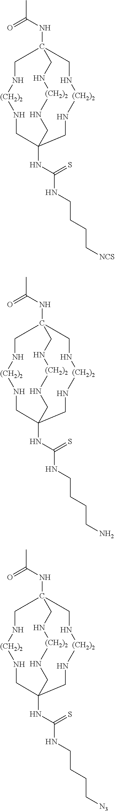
N(C(C)=O)C12CN[(CH2)2]NCC(NC(NCCCC[NCS])=S)(CN[(CH2)2]NC1)CN[(CH2)2]NC2.N(C(C)=O)C12CN[(CH2)2]NCC(NC(NCCCCN)=S)(CN[(CH2)2]NC1)CN[(CH2)2]NC2.N(C(C)=O)C12CN[(CH2)2]NCC(NC(NCCCC[N3])=S)(CN[(CH2)2]NC1)CN[(CH2)2]NC2
